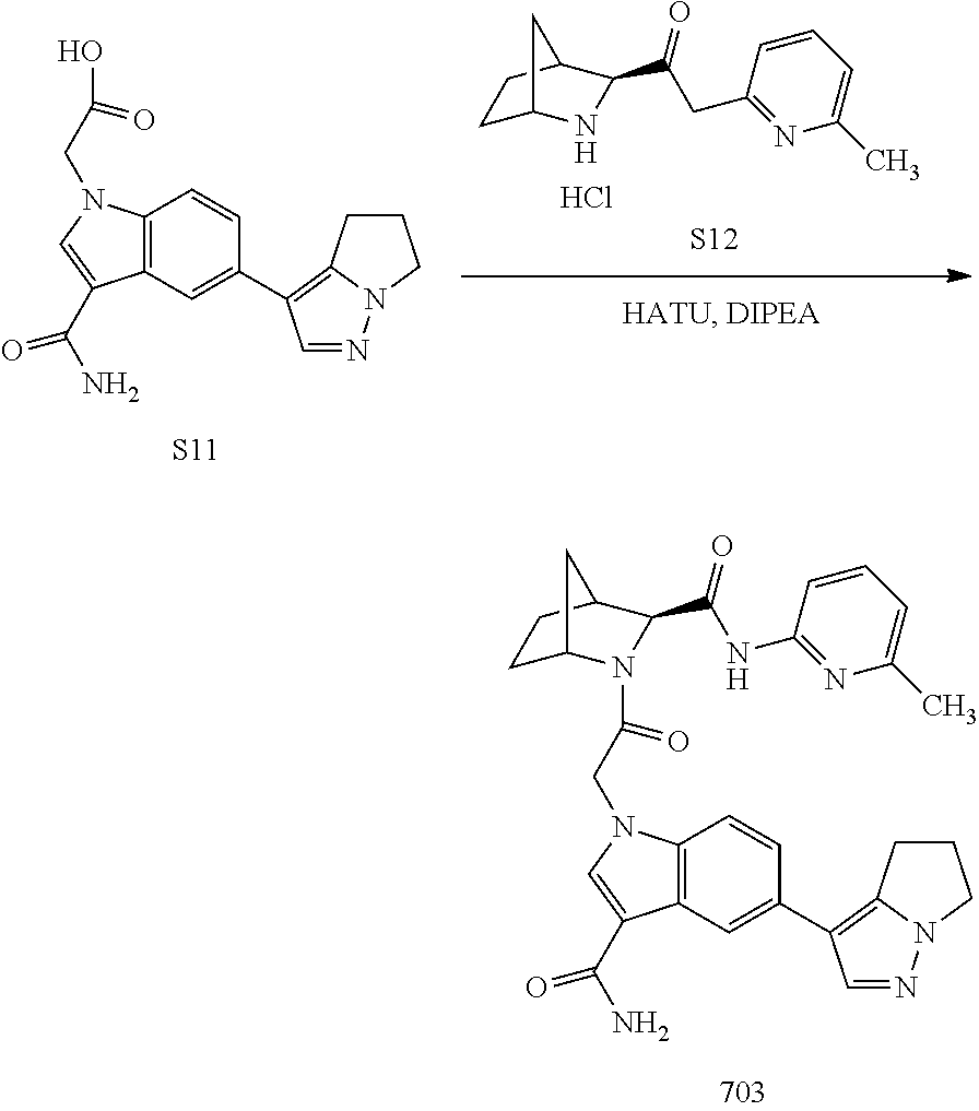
C12=C(C=C(C3=C4N(N=C3)CCC4)C=C1)C(C(N)=O)=CN2CC(=O)N1C2CCC(C1C(NC1=NC(C)=CC=C1)=O)C2.C1=CC(CC(=O)C2NC3CCC2C3)=NC(C)=C1.Cl.C12=C(C=C(C3=C4N(N=C3)CCC4)C=C1)C(C(N)=O)=CN2CC(O)=O.[S11].[S12]
